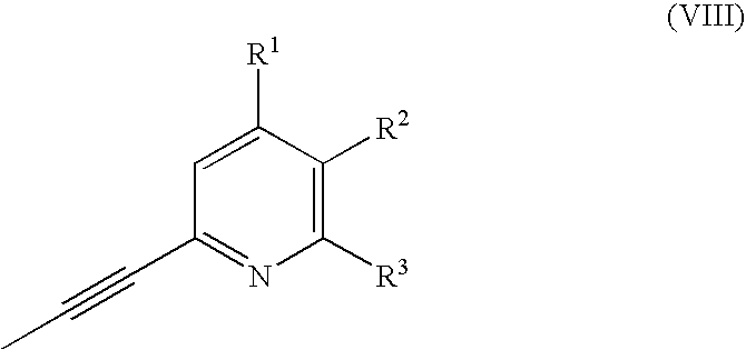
C1([R3])=C([R2])C([R1])=CC(C#CC)=N1
